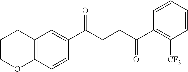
C1(C(CCC(C2=C([CF3])C=CC=C2)=O)=O)=CC2=C(C=C1)OCCC2
